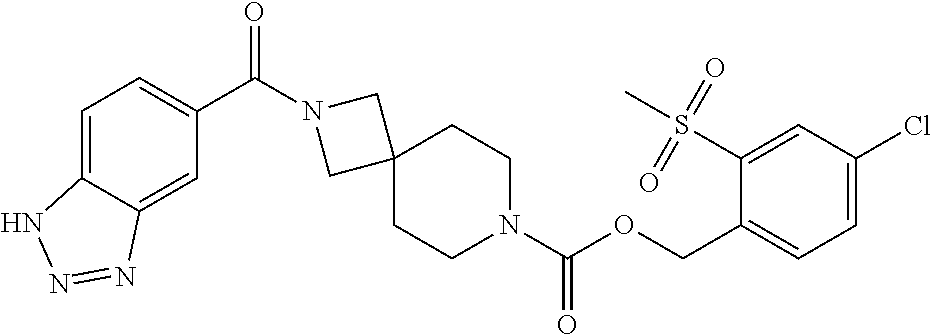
C1=C2C(=CC(C(N3CC4(C3)CCN(C(OCC3=CC=C(Cl)C=C3S(C)(=O)=O)=O)CC4)=O)=C1)N=NN2
